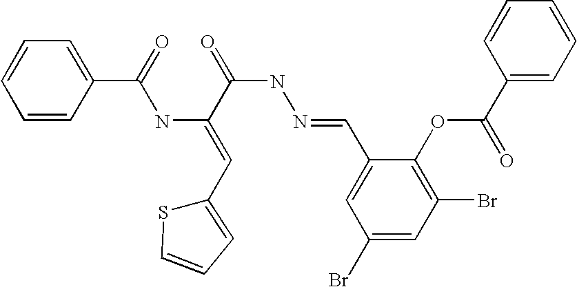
C1=CC=C(C(=O)NC(=CC2=CC=CS2)C(=O)NN=CC2=CC(Br)=CC(Br)=C2OC(C2=CC=CC=C2)=O)C=C1
